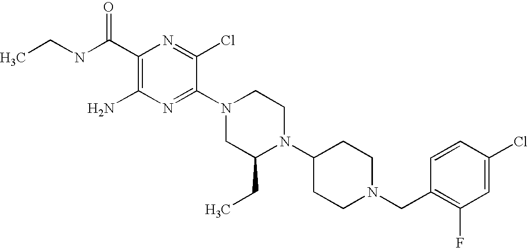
C1(C(NCC)=O)=C(N)N=C(N2CC(CC)N(C3CCN(CC4=C(F)C=C(Cl)C=C4)CC3)CC2)C(Cl)=N1
